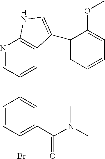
C1(C(=O)N(C)C)=C(Br)C=CC(C2=CC3=C(N=C2)NC=C3C2=CC=CC=C2OC)=C1
